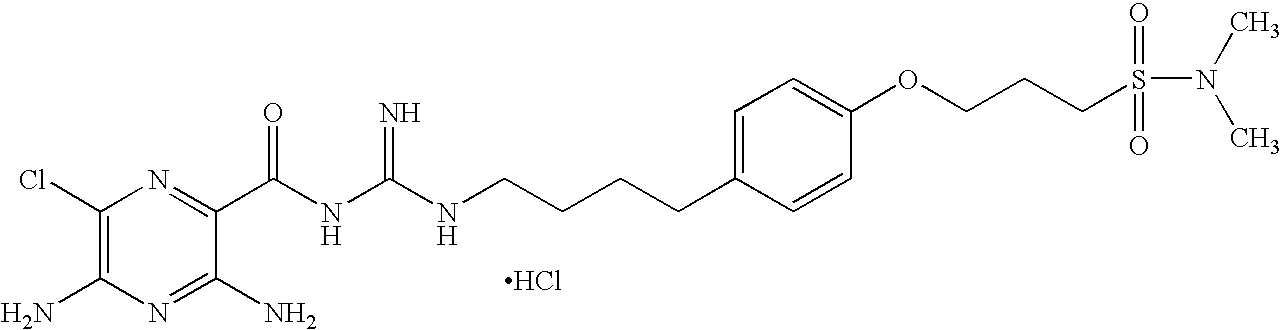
C1(Cl)=C(N)N=C(N)C(C(NC(=N)NCCCCC2=CC=C(OCCCS(=O)(=O)N(C)C)C=C2)=O)=N1.Cl
